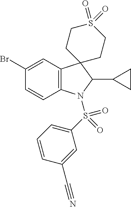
C12=C(C=C(Br)C=C1)C1(C(C3CC3)N2S(C2=CC=CC(C#N)=C2)(=O)=O)CCS(=O)(=O)CC1
